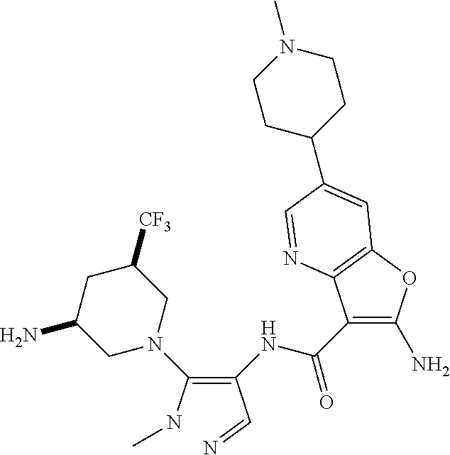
C1(N)=C(C(NC(C=N)=C(NC)N2CC(N)CC([CF3])C2)=O)C2=C(O1)C=C(C1CCN(C)CC1)C=N2
